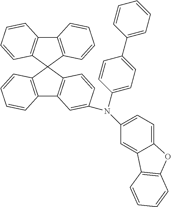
C1(C2=CC=C(N(C3=CC=C4C(=C3)C3=C(O4)C=CC=C3)C3=CC4=C(C=C3)C3(C5=C4C=CC=C5)C4=C(C5=C3C=CC=C5)C=CC=C4)C=C2)=CC=CC=C1
